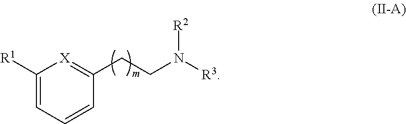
C1([R1])=CC=CC(CCN([R3])[R2])=[X]1
